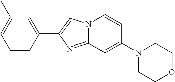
C1(C2=CN3C(=N2)C=C(N2CCOCC2)C=C3)=CC(C)=CC=C1
